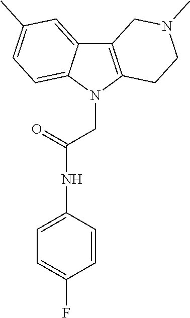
C12=C(N(CC(NC3=CC=C(F)C=C3)=O)C3=CC=C(C)C=C13)CCN(C)C2
